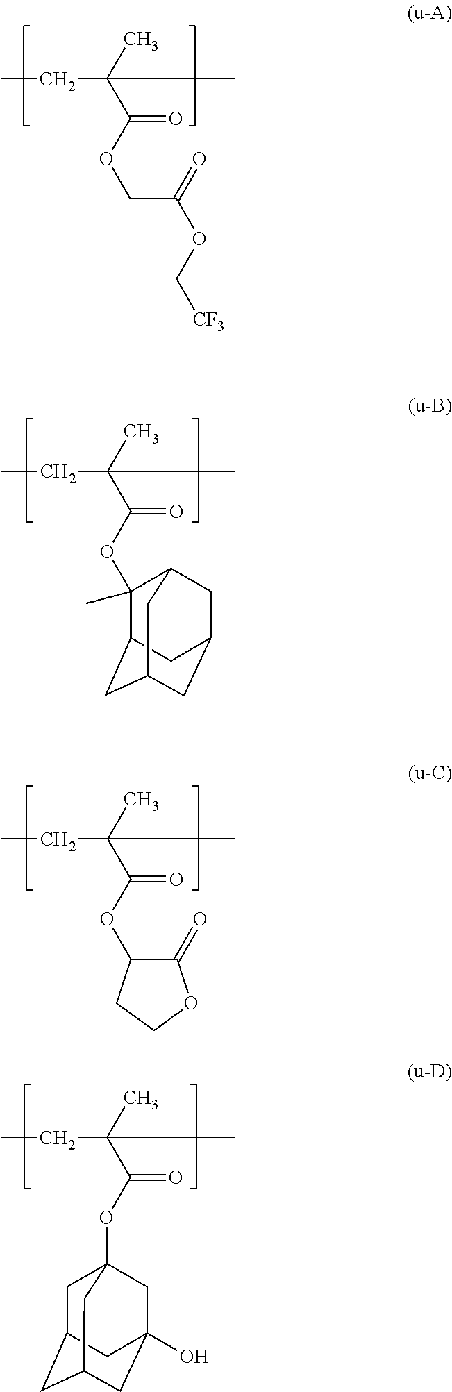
CCC(C(OCC(OC[CF3])=O)=O)(C)C.CCC(C(OC1(C)C2CC3CC(CC1C3)C2)=O)(C)C.CCC(C(OC12CC3CC(CC(O)(C1)C3)C2)=O)(C)C.CCC(C(OC1C(=O)OCC1)=O)(C)C
